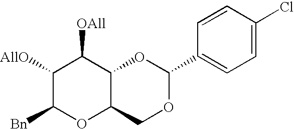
C1([AllO])C([Bn])OC2C(C1[OAll])OC(C1=CC=C(Cl)C=C1)OC2
